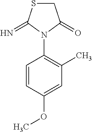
C1=CC(OC)=CC(C)=C1N1C(=O)CSC1=N
